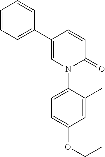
C1=CC(C2=CC=CC=C2)=CN(C2=CC=C(OCC)C=C2C)C1=O
